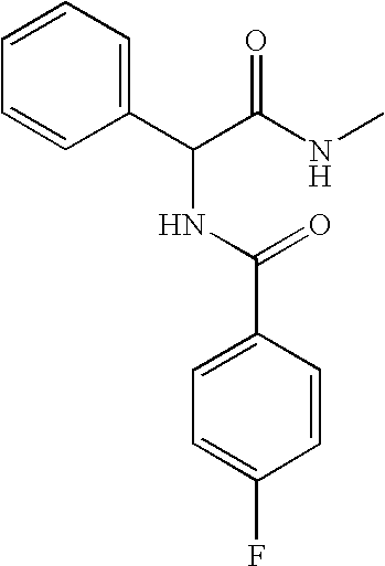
C1(C(C(NC)=O)NC(C2=CC=C(F)C=C2)=O)=CC=CC=C1
